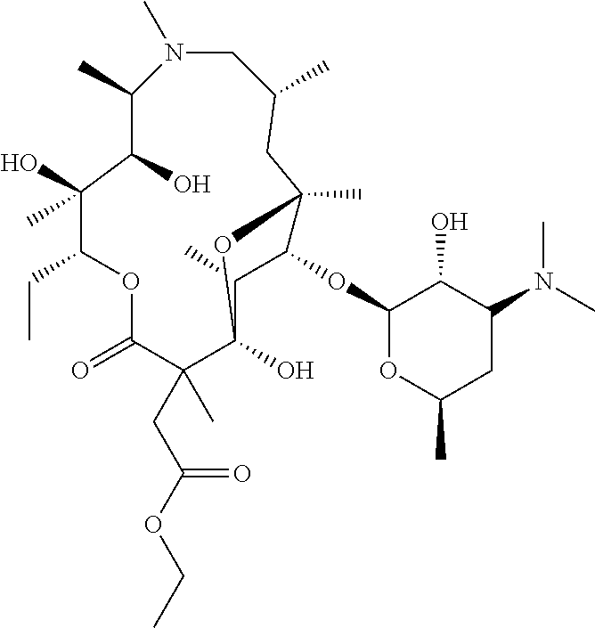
N1(C)CC(C)CC2(C)C(OC3OC(C)CC(N(C)C)C3O)C(C)C(O)(C(CC(OCC)=O)(C)C(=O)OC(CC)C(O)(C)C(O)C1C)O2
